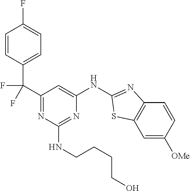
C1=C([OMe])C=CC2=C1SC(NC1=CC(C(C3=CC=C(F)C=C3)(F)F)=NC(NCCCCO)=N1)=N2
